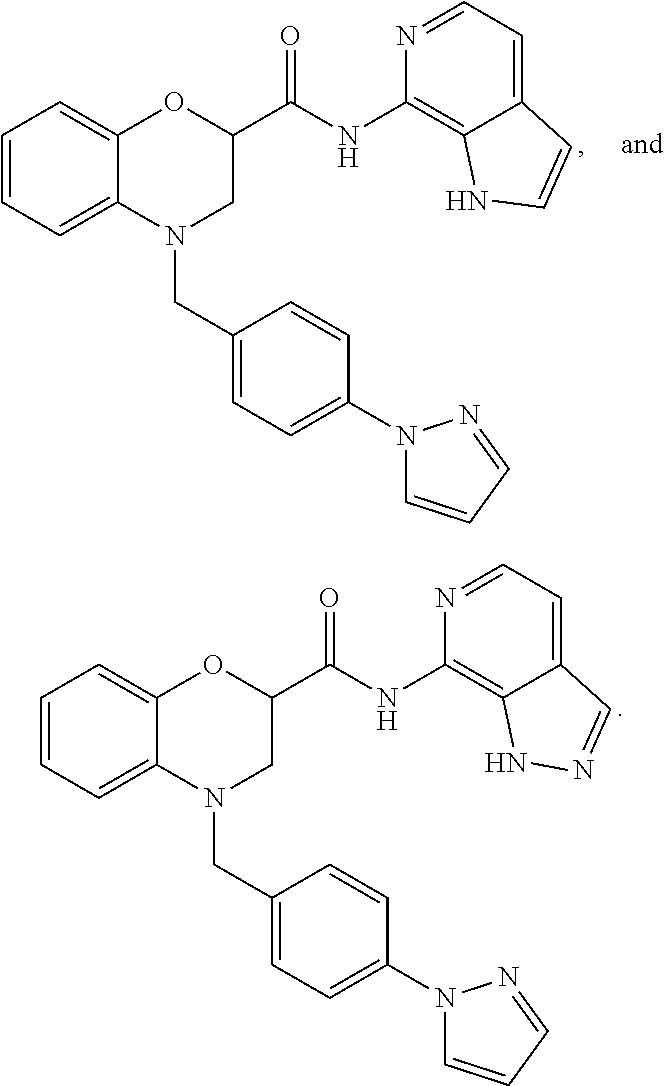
C1=CC=C2C(=C1)OC(C(NC1=C3C(=CC=N1)C=NN3)=O)CN2CC1=CC=C(N2C=CC=N2)C=C1.C1=CC=C2C(=C1)OC(C(NC1=C3C(=CC=N1)C=CN3)=O)CN2CC1=CC=C(N2C=CC=N2)C=C1
